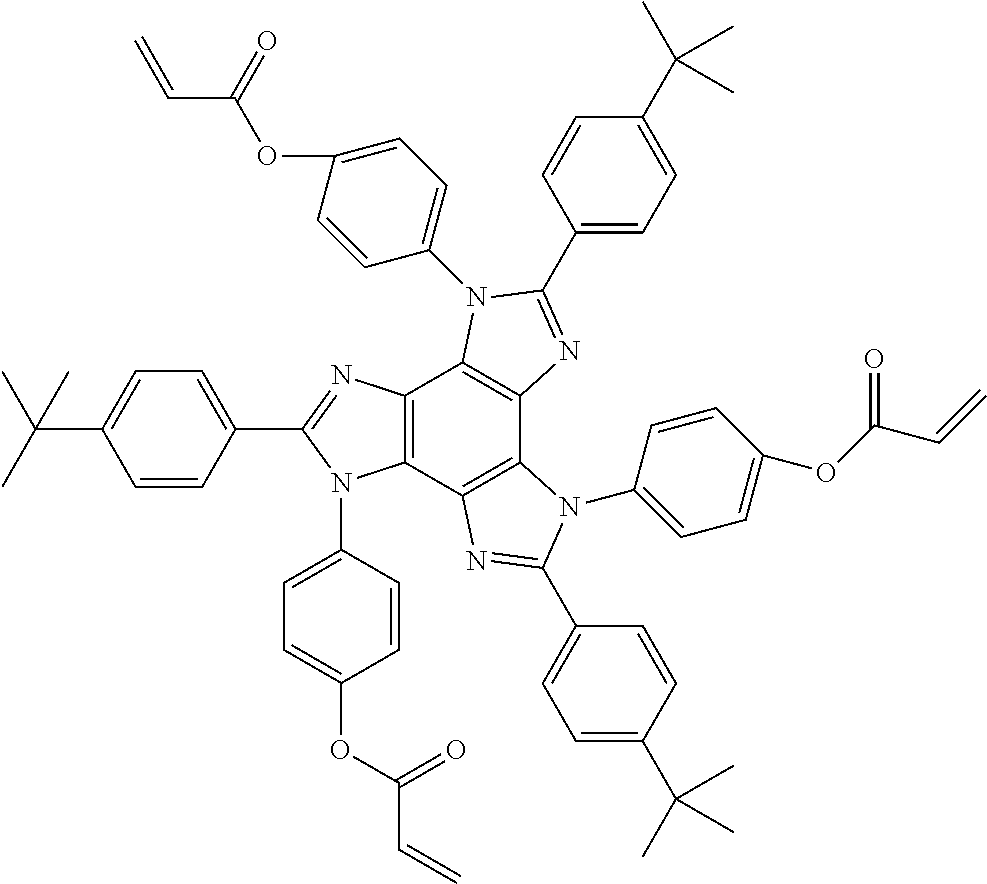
C12=C(C3=C(C4=C1N(C1=CC=C(OC(C=C)=O)C=C1)C(C1=CC=C(C(C)(C)C)C=C1)=N4)N(C1=CC=C(OC(C=C)=O)C=C1)C(C1=CC=C(C(C)(C)C)C=C1)=N3)N(C1=CC=C(OC(C=C)=O)C=C1)C(C1=CC=C(C(C)(C)C)C=C1)=N2
